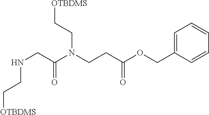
N(CC(N(CCC(OCC1=CC=CC=C1)=O)CC[OTBDMS])=O)CC[OTBDMS]
